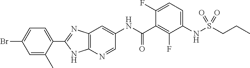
C1(C2=CC=C(Br)C=C2C)=NC2=C(N1)N=CC(NC(C1=C(F)C(NS(CCC)(=O)=O)=CC=C1F)=O)=C2
